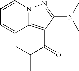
C1=CC2=C(C(=O)C(C)C)C(N(C)C)=NN2C=C1
